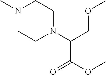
N1(C)CCN(C(COC)C(OC)=O)CC1
